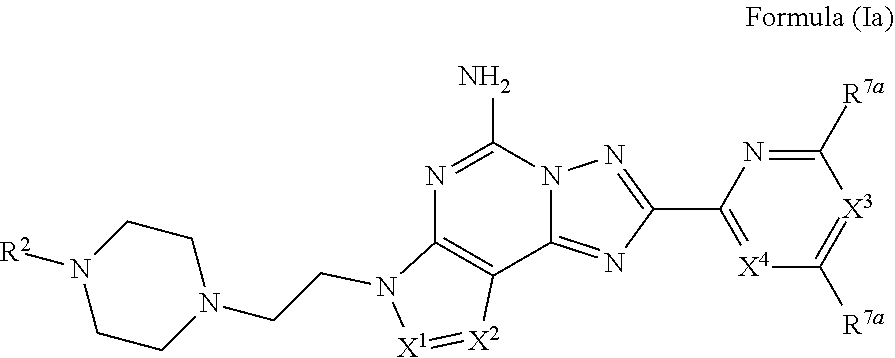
C12=C(C3=NC(C4=[X4]C([R7a])=[X3]C([R7a])=N4)=NN3C(N)=N1)[X2]=[X1]N2CCN1CCN([R2])CC1
